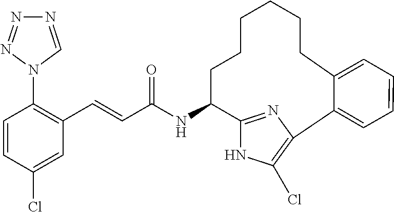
C1=CC(Cl)=CC(C=CC(NC2C3=NC(=C(Cl)N3)C3=CC=CC=C3CCCCCC2)=O)=C1N1C=NN=N1
